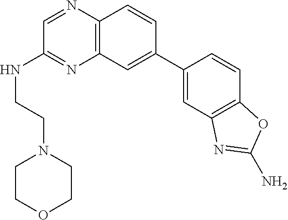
N(C1=NC2=C(N=C1)C=CC(C1=CC3=C(C=C1)OC(N)=N3)=C2)CCN1CCOCC1
